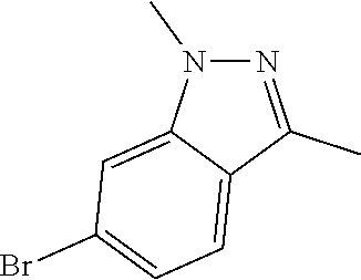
N1=C(C)C2=CC=C(Br)C=C2N1C
